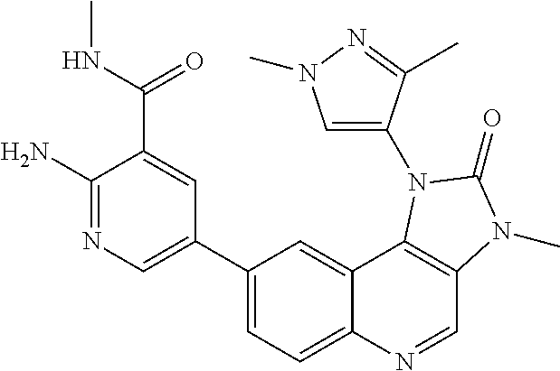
C1(C2=CN=C(N)C(C(NC)=O)=C2)=CC=C2C(=C1)C1=C(C=N2)N(C)C(=O)N1C1=CN(C)N=C1C
